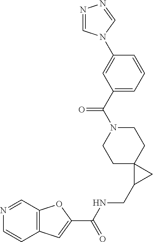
C12=C(C=NC=C1)OC(C(NCC1CC13CCN(C(C1=CC=CC(N4C=NN=C4)=C1)=O)CC3)=O)=C2
